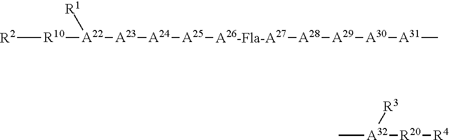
[A22]([A23][A24][A25][A26-Fla-A27][A28][A29][A30][A31]C)([R1])[R10][R2].[A32]([R20][R4])([R3])C
